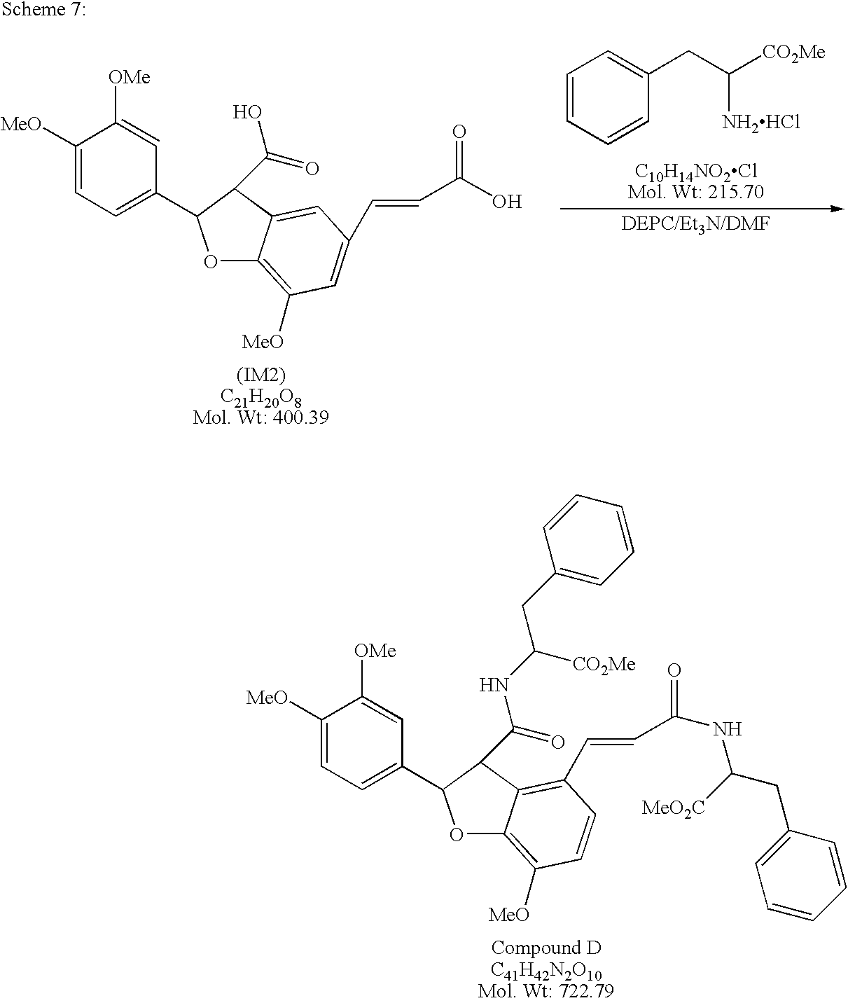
C1([MeO])=CC=C(C2OC3=C([MeO])C=CC(C=CC(=O)NC(CC4=CC=CC=C4)[MeO2C])=C3C2C(=O)NC(CC2=CC=CC=C2)[CO2Me])C=C1[OMe].C1([MeO])=CC=C(C2OC3=C([MeO])C=C(C=CC(O)=O)C=C3C2C(=O)O)C=C1[OMe].C1=CC=CC(CC([CO2Me])[NH2HCl])=C1
